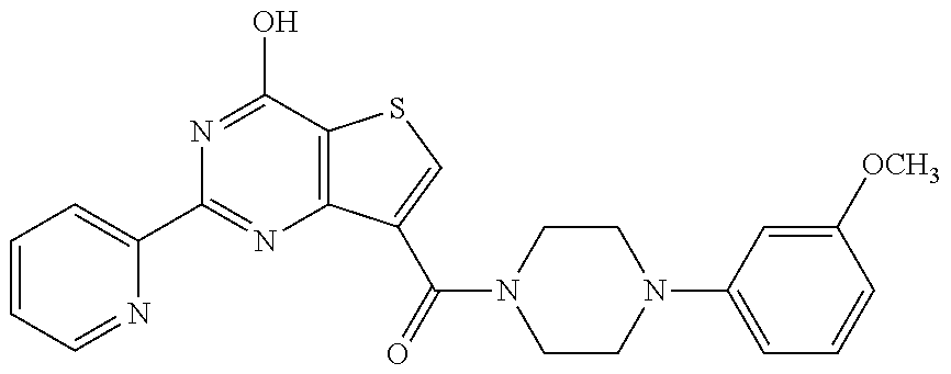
N1=C(O)C2=C(N=C1C1=CC=CC=N1)C(C(N1CCN(C3=CC=CC([OCH3])=C3)CC1)=O)=CS2
